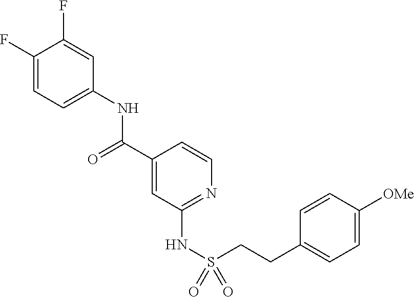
C1(F)=CC=C(NC(C2=CC(NS(=O)(CCC3=CC=C([OMe])C=C3)=O)=NC=C2)=O)C=C1F
